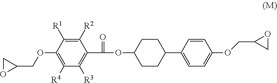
C1([R2])=C([R1])C(OCC2CO2)=C([R4])C([R3])=C1C(OC1CCC(C2=CC=C(OCC3CO3)C=C2)CC1)=O
